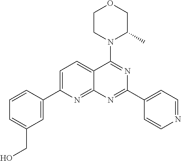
C1=C(C2=CC(CO)=CC=C2)N=C2C(=C1)C(N1C(C)COCC1)=NC(C1=CC=NC=C1)=N2
